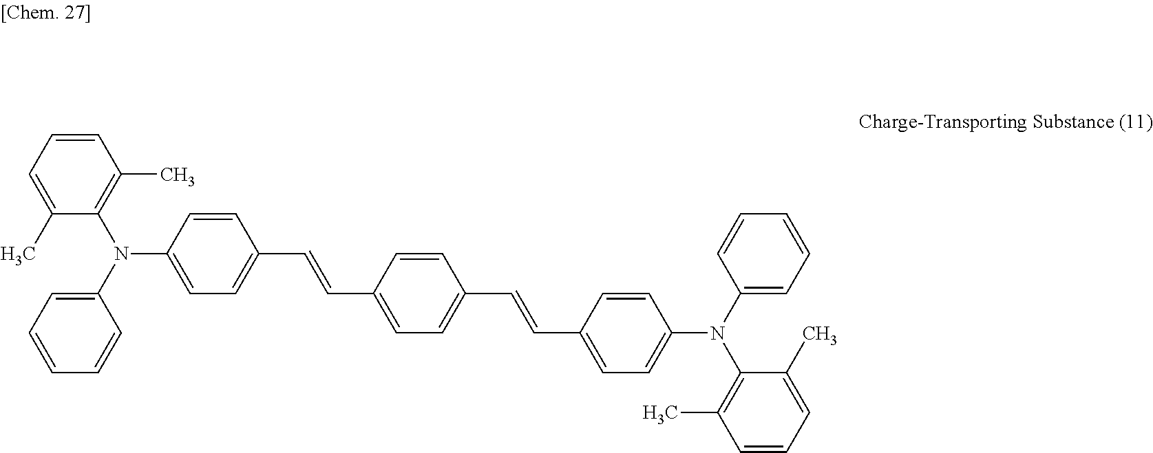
C1=CC=C(C)C(N(C2=CC=CC=C2)C2=CC=C(C=CC3=CC=C(C=CC4=CC=C(N(C5=CC=CC=C5)C5=C(C)C=CC=C5C)C=C4)C=C3)C=C2)=C1C
